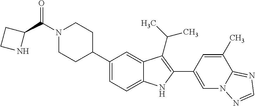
C1=C(C2=C(C(C)C)C3=CC(C4CCN(C(C5CCN5)=O)CC4)=CC=C3N2)C=C(C)C2=NC=NN12
